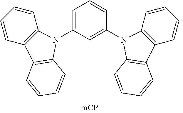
C1=C(N2C3=C(C=CC=C3)C3=C2C=CC=C3)C=C(N2C3=C(C=CC=C3)C3=C2C=CC=C3)C=C1
